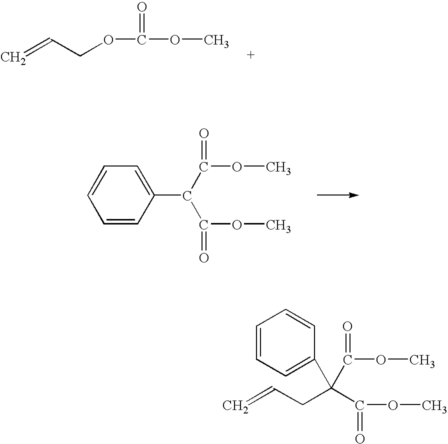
C=CCOC(OC)=O.C1=CC(C(C(=O)OC)C(=O)OC)=CC=C1.C(=O)(OC)C(C1=CC=CC=C1)(CC=C)C(OC)=O
